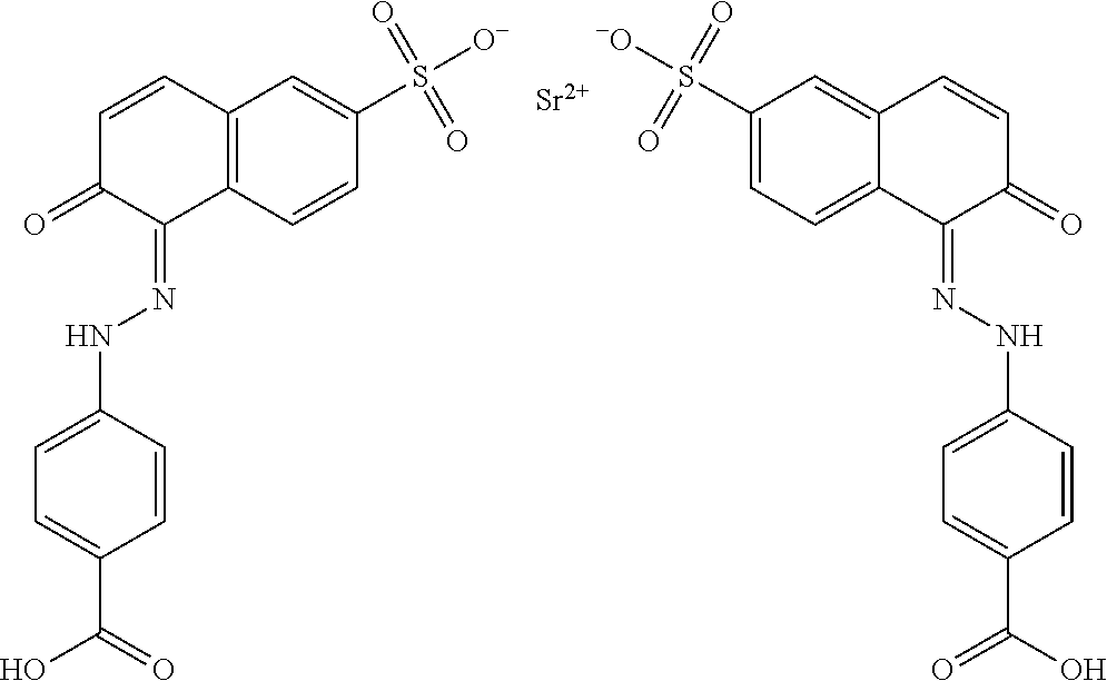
C1=C(NN=C2C3=C(C=CC2=O)C=C(S(=O)(=O)[O-])C=C3)C=CC(C(O)=O)=C1.C1=CC(C(O)=O)=CC=C1NN=C1C2=CC=C(S(=O)(=O)[-O])C=C2C=CC1=O.[Sr]
